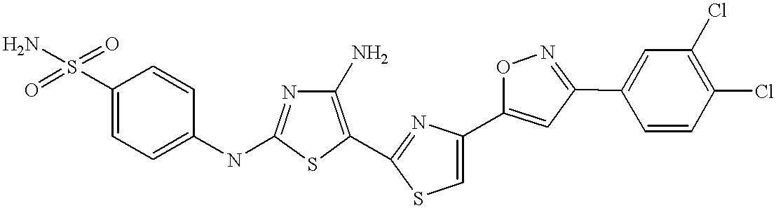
C1(S(=O)(=O)N)=CC=C(NC2=NC(N)=C(C3=NC(C4=CC(C5=CC(Cl)=C(Cl)C=C5)=NO4)=CS3)S2)C=C1
